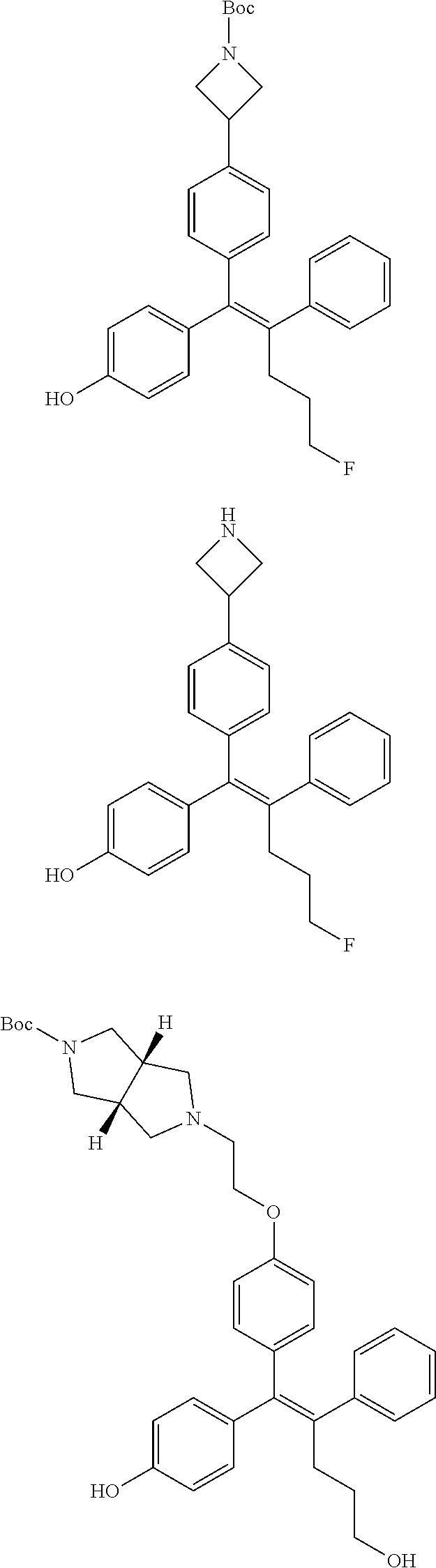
C1=CC(C(C2=CC=C(O)C=C2)=C(C2=CC=CC=C2)CCCF)=CC=C1C1CN([Boc])C1.C1=CC(C(C2=CC=C(O)C=C2)=C(C2=CC=CC=C2)CCCF)=CC=C1C1CNC1.C1=CC(C(C2=CC=C(O)C=C2)=C(C2=CC=CC=C2)CCCO)=CC=C1OCCN1CC2([H])C([H])(C1)CN([Boc])C2
